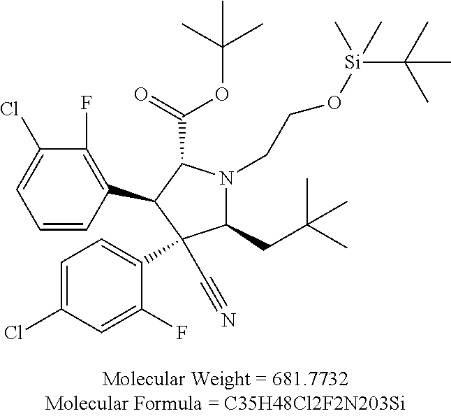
C(C1N(CCO[Si](C(C)(C)C)(C)C)C(CC(C)(C)C)C(C#N)(C2=CC=C(Cl)C=C2F)C1C1=C(F)C(Cl)=CC=C1)(=O)OC(C)(C)C
